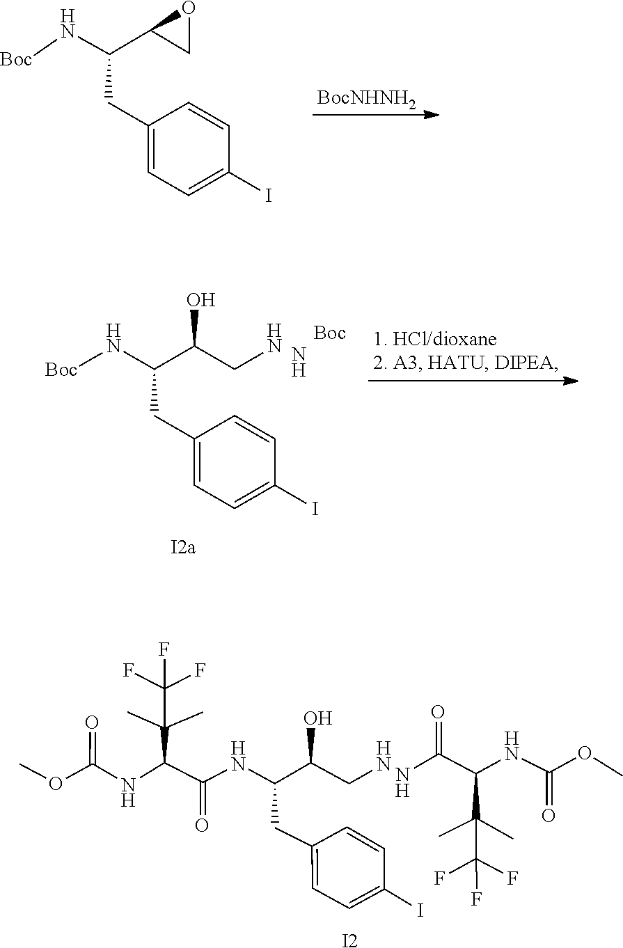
[BocNHNH2].C1(CC(N[Boc])C2OC2)=CC=C(I)C=C1.O(C)C(=O)NC(C(NC(CC1=CC=C(I)C=C1)C(CN)O)=O)C(C)(C(F)(F)F)C.C(C(F)(F)F)(C)(C(C(N)=O)NC(=O)OC)C.[I2].[Boc]NC(C(CN)O)CC1=CC=C(I)C=C1.N
